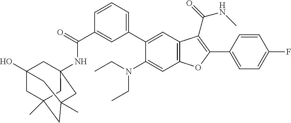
C1=CC=C(C2=CC3=C(C=C2N(CC)CC)OC(C2=CC=C(F)C=C2)=C3C(=O)NC)C=C1C(=O)NC12CC3(O)CC(C)(CC(C)(C1)C3)C2
